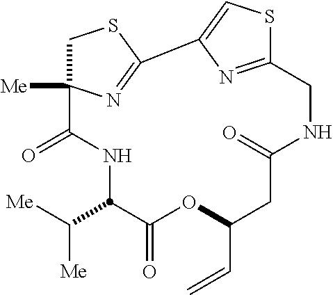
C1C2([Me])N=C(S1)C1=CSC(=N1)CNC(=O)CC(C=C)OC(=O)C(C([Me])[Me])NC2=O
